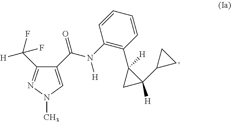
C1(C(N(C2=C(C3([H])CC3(C3CC3)[H])C=CC=C2)[H])=O)=CN(C)N=C1C(F)([H])F
